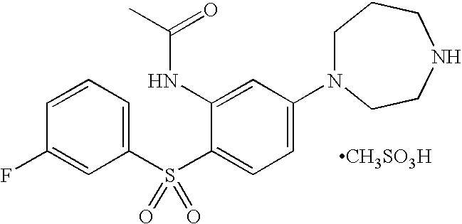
[CH3SO3H].C1(S(C2=CC=C(N3CCCNCC3)C=C2NC(C)=O)(=O)=O)=CC=CC(F)=C1
